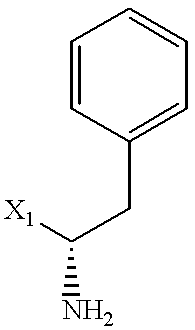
C1=CC(CC(N)[X1])=CC=C1
